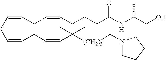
[(CH2)3](CN1CCCC1)C(C)(C=CCC=CCC=CCC=CCCCC(NC(CO)C)=O)C
